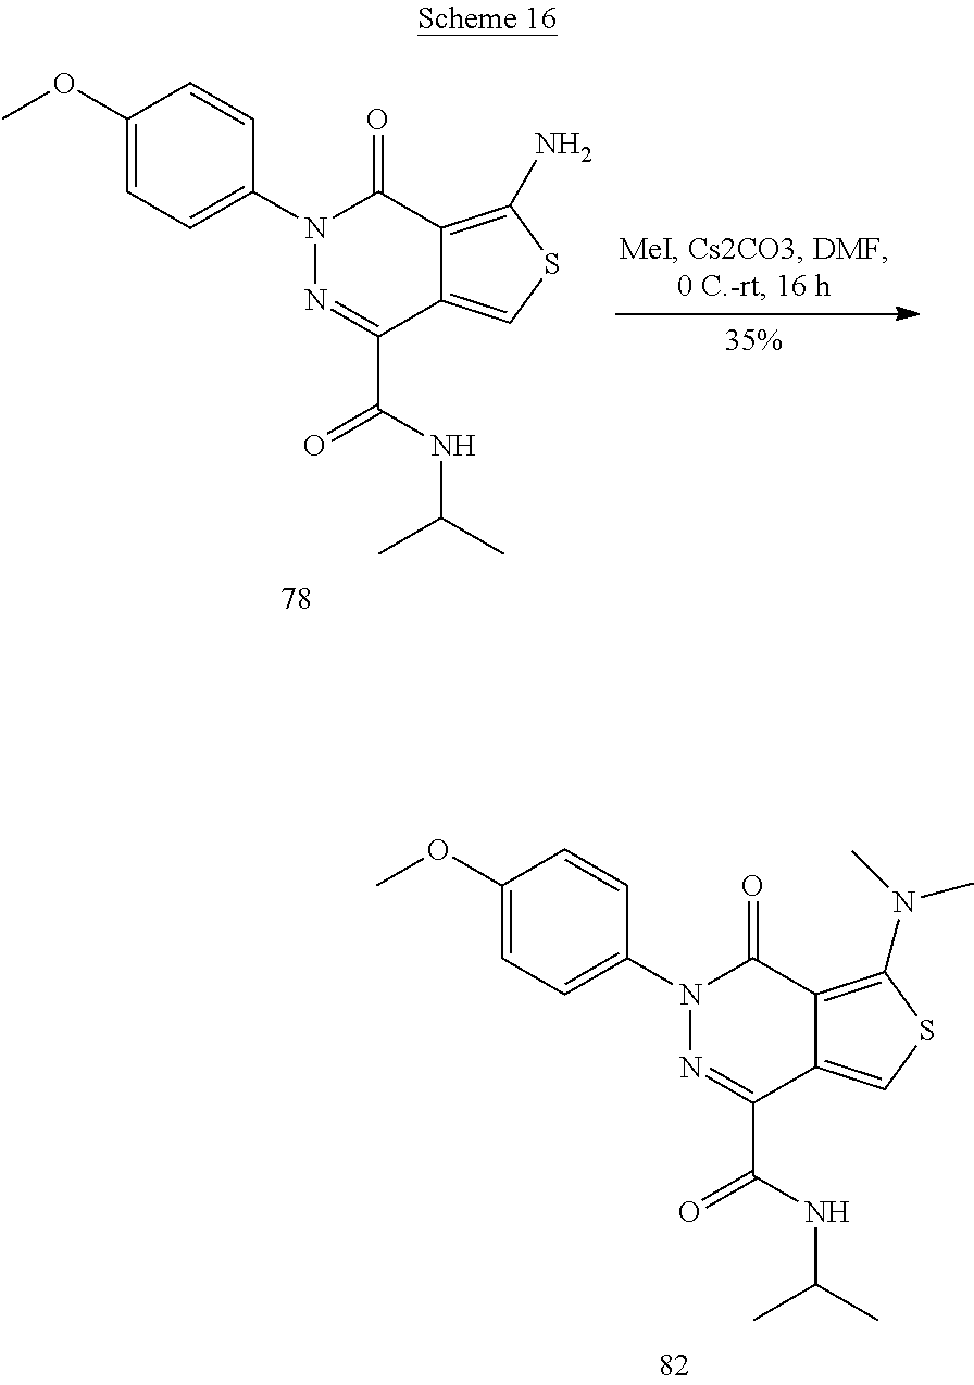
C1(OC)=CC=C(N2N=C(C(NC(C)C)=O)C3=CSC(N(C)C)=C3C2=O)C=C1.C1(OC)=CC=C(N2N=C(C(NC(C)C)=O)C3=CSC(N)=C3C2=O)C=C1
